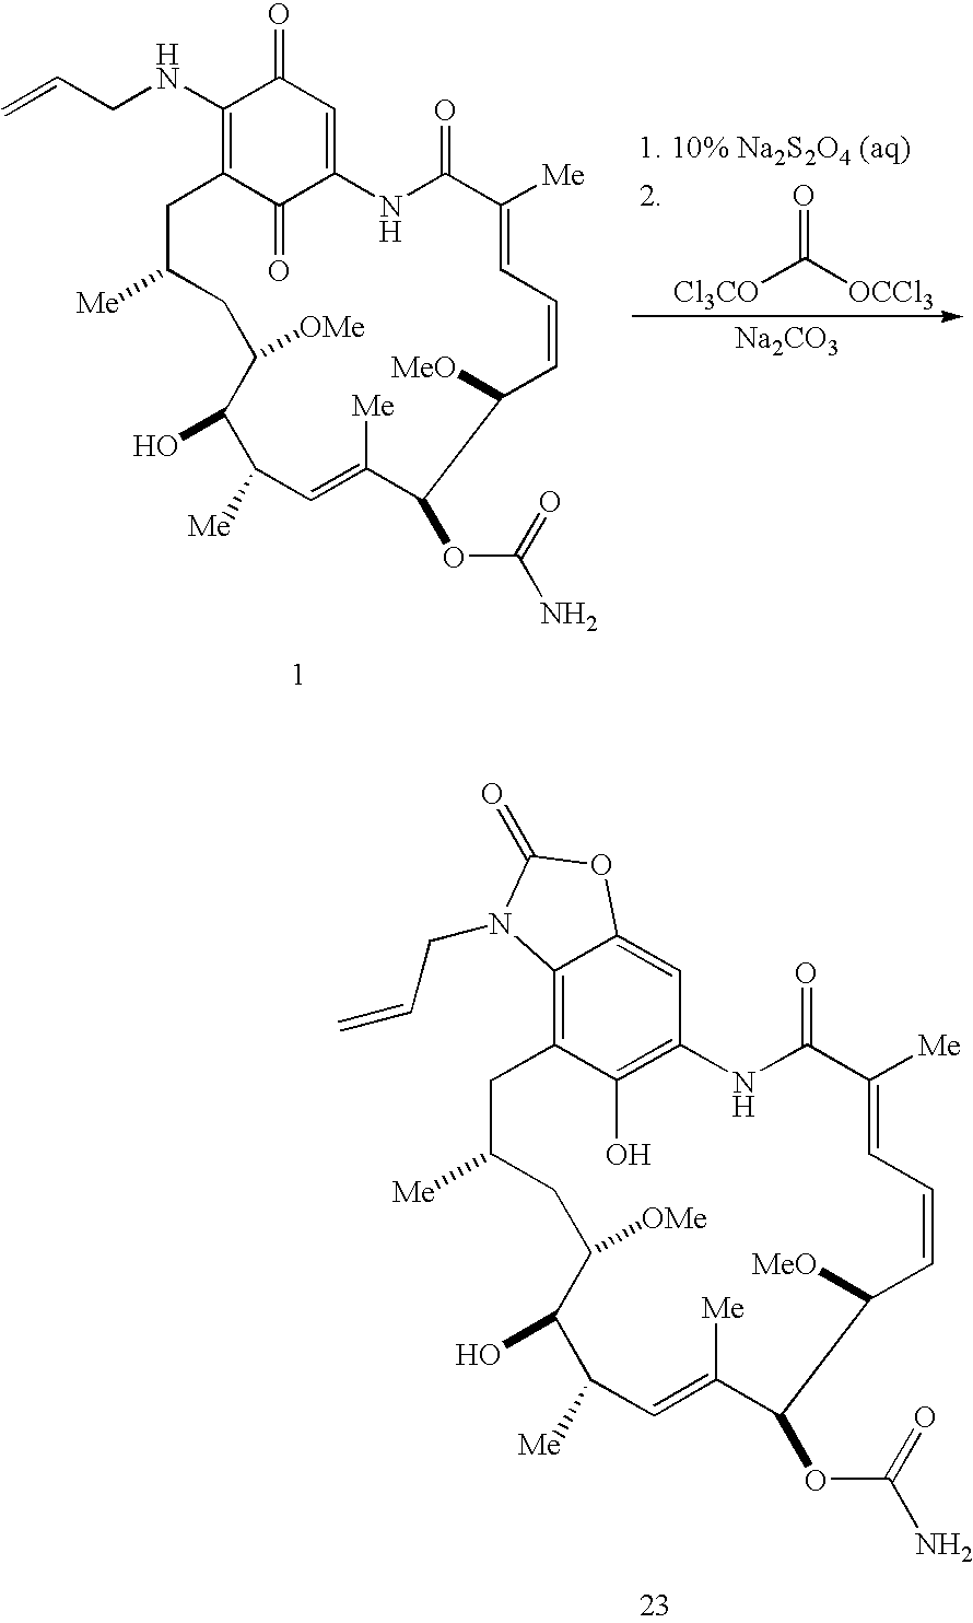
O=C([OCCl3])[Cl3CO].C1(NCC=C)=C2C(=O)C(=CC1=O)NC(=O)C([Me])=CC=CC([MeO])C(OC(=O)N)C([Me])=CC([Me])C(O)C([OMe])CC([Me])C2.[Na2CO3].C12=C3C(O)=C(C=C1OC(=O)N2CC=C)NC(=O)C([Me])=CC=CC([MeO])C(OC(=O)N)C([Me])=CC([Me])C(O)C([OMe])CC([Me])C3
